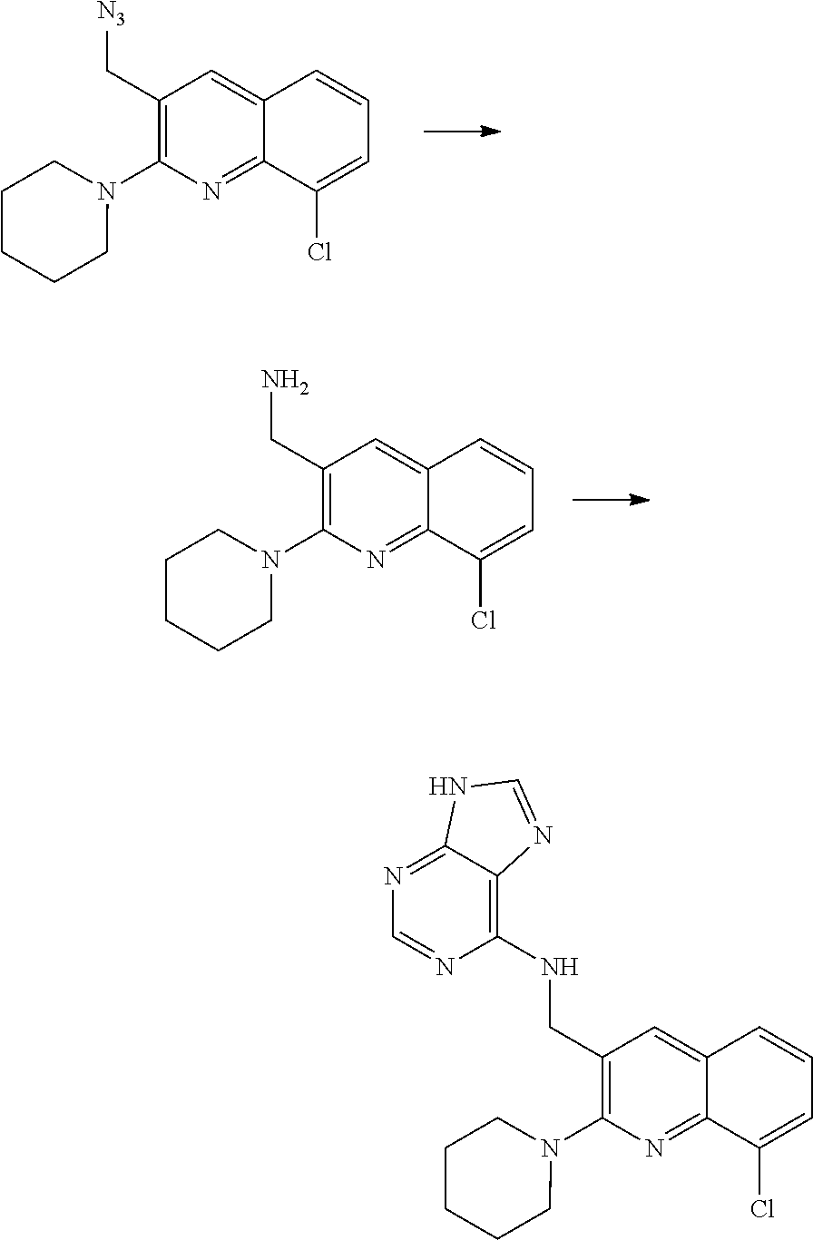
N1(C2=C(C[N3])C=C3C(=N2)C(Cl)=CC=C3)CCCCC1.N1(C2=C(CN)C=C3C(=N2)C(Cl)=CC=C3)CCCCC1.N1(C2=C(CNC3=C4C(=NC=N3)NC=N4)C=C3C(=N2)C(Cl)=CC=C3)CCCCC1
